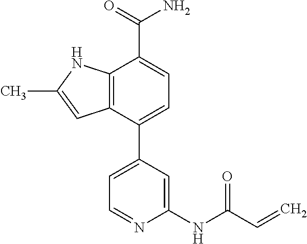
C12=C(C(C3=CC=NC(NC(C=C)=O)=C3)=CC=C1C(=O)N)C=C(C)N2
